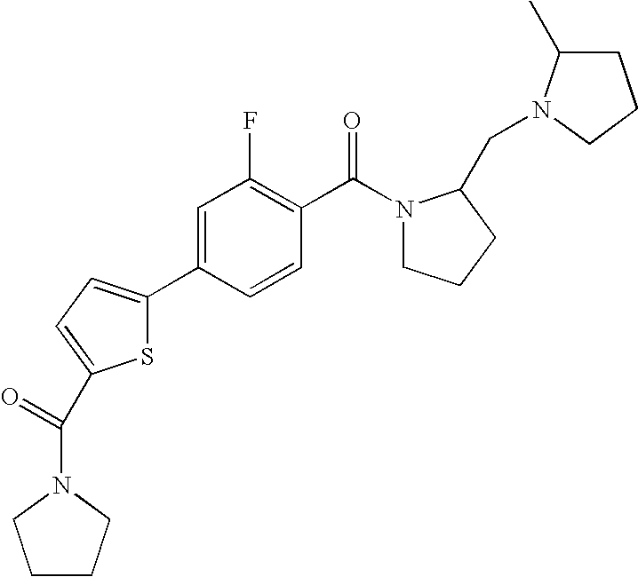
S1C(C2=CC(F)=C(C(N3CCCC3CN3C(C)CCC3)=O)C=C2)=CC=C1C(N1CCCC1)=O
